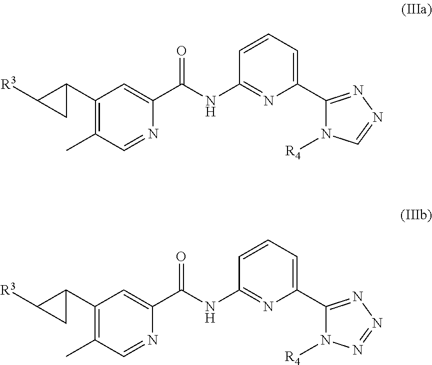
C1(C2C([R3])C2)=C(C)C=NC(C(NC2=NC(C3=NN=CN3[R4])=CC=C2)=O)=C1.C1(C2C([R3])C2)=C(C)C=NC(C(NC2=NC(C3=NN=NN3[R4])=CC=C2)=O)=C1
